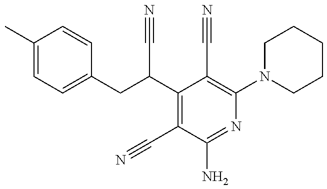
C1(C)=CC=C(CC(C#N)C2=C(C#N)C(N)=NC(N3CCCCC3)=C2C#N)C=C1
